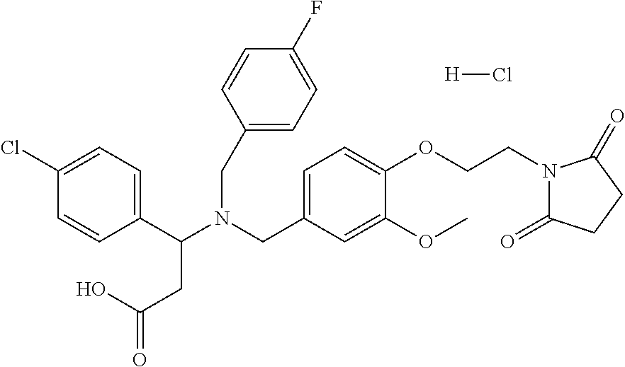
C1(C(N(CC2=CC=C(OCCN3C(=O)CCC3=O)C(OC)=C2)CC2=CC=C(F)C=C2)CC(=O)O)=CC=C(Cl)C=C1.[H]Cl
